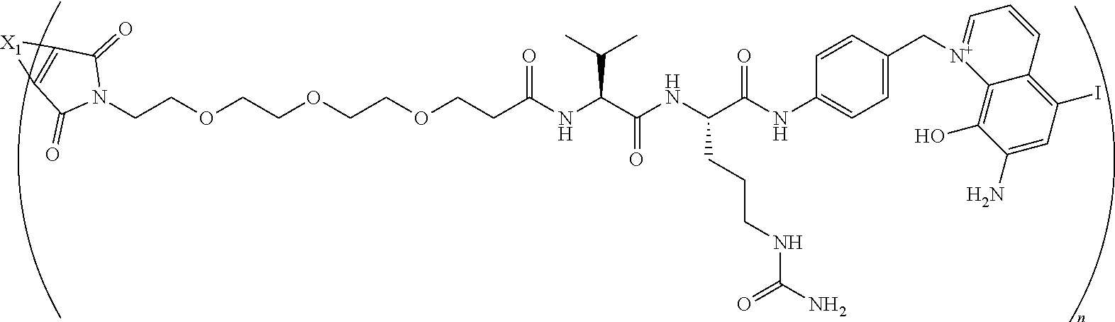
C(COCCOCCOCCC(NC(C(NC(C(NC1=CC=C(C[N+]2=CC=CC3=C(I)C=C(N)C(O)=C23)C=C1)=O)CCCNC(N)=O)=O)C(C)C)=O)N1C(=O)C2=C(C1=O)[X1]2
